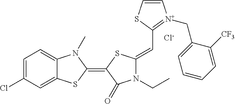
[Cl-].C1=C(Cl)C=C2C(=C1)N(C)C(=C1SC(=CC3=[N+](CC4=CC=CC=C4[CF3])C=CS3)N(CC)C1=O)S2
